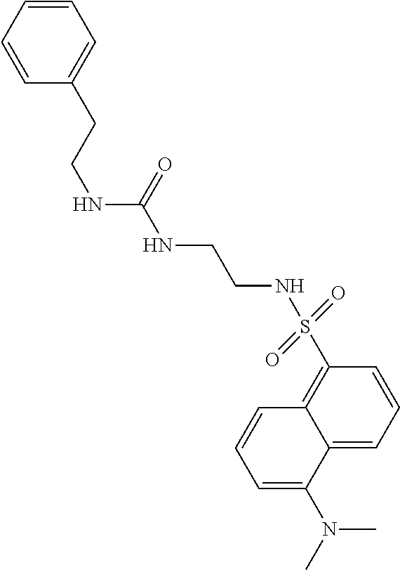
C1=CC=CC=C1CCNC(NCCNS(C1=C2C(=CC=C1)C(N(C)C)=CC=C2)(=O)=O)=O
